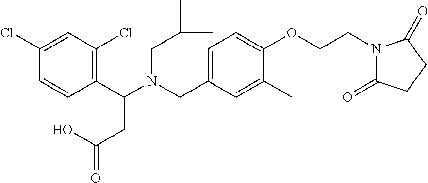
C1(C(N(CC2=CC=C(OCCN3C(=O)CCC3=O)C(C)=C2)CC(C)C)CC(=O)O)=C(Cl)C=C(Cl)C=C1
